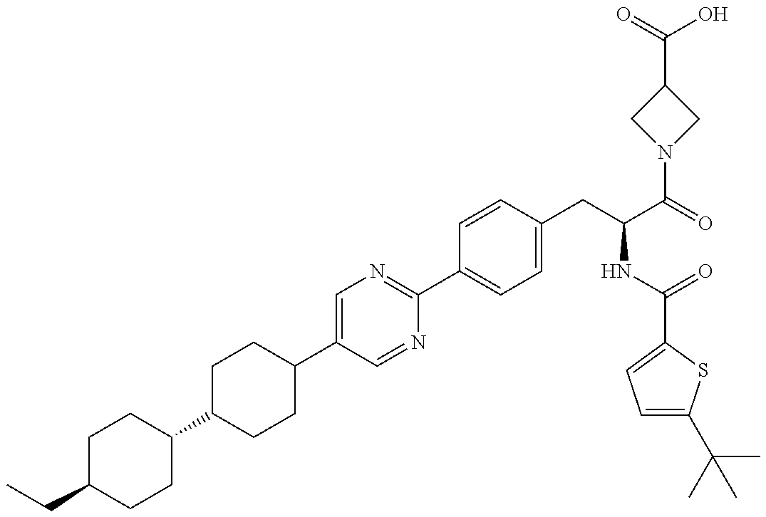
C1(CC)CCC(C2CCC(C3=CN=C(C4=CC=C(CC(NC(=O)C5=CC=C(C(C)(C)C)S5)C(=O)N5CC(C(O)=O)C5)C=C4)N=C3)CC2)CC1
